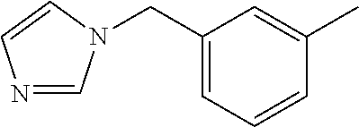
C1(CN2C=NC=C2)=CC=CC(C)=C1
